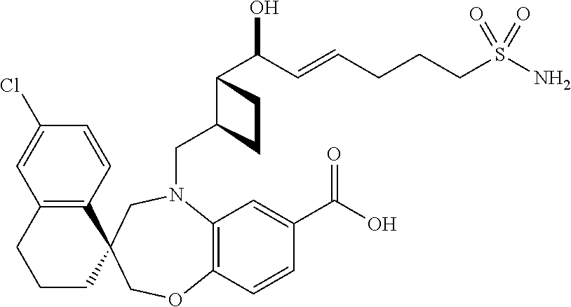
C1=CC(Cl)=CC2=C1C1(CCC2)CN(CC2C(C(O)C=CCCCS(N)(=O)=O)CC2)C2=C(C=CC(C(O)=O)=C2)OC1
